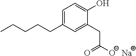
C1=C(CCCCC)C=C(CC([O-])=O)C(O)=C1.[Na]
